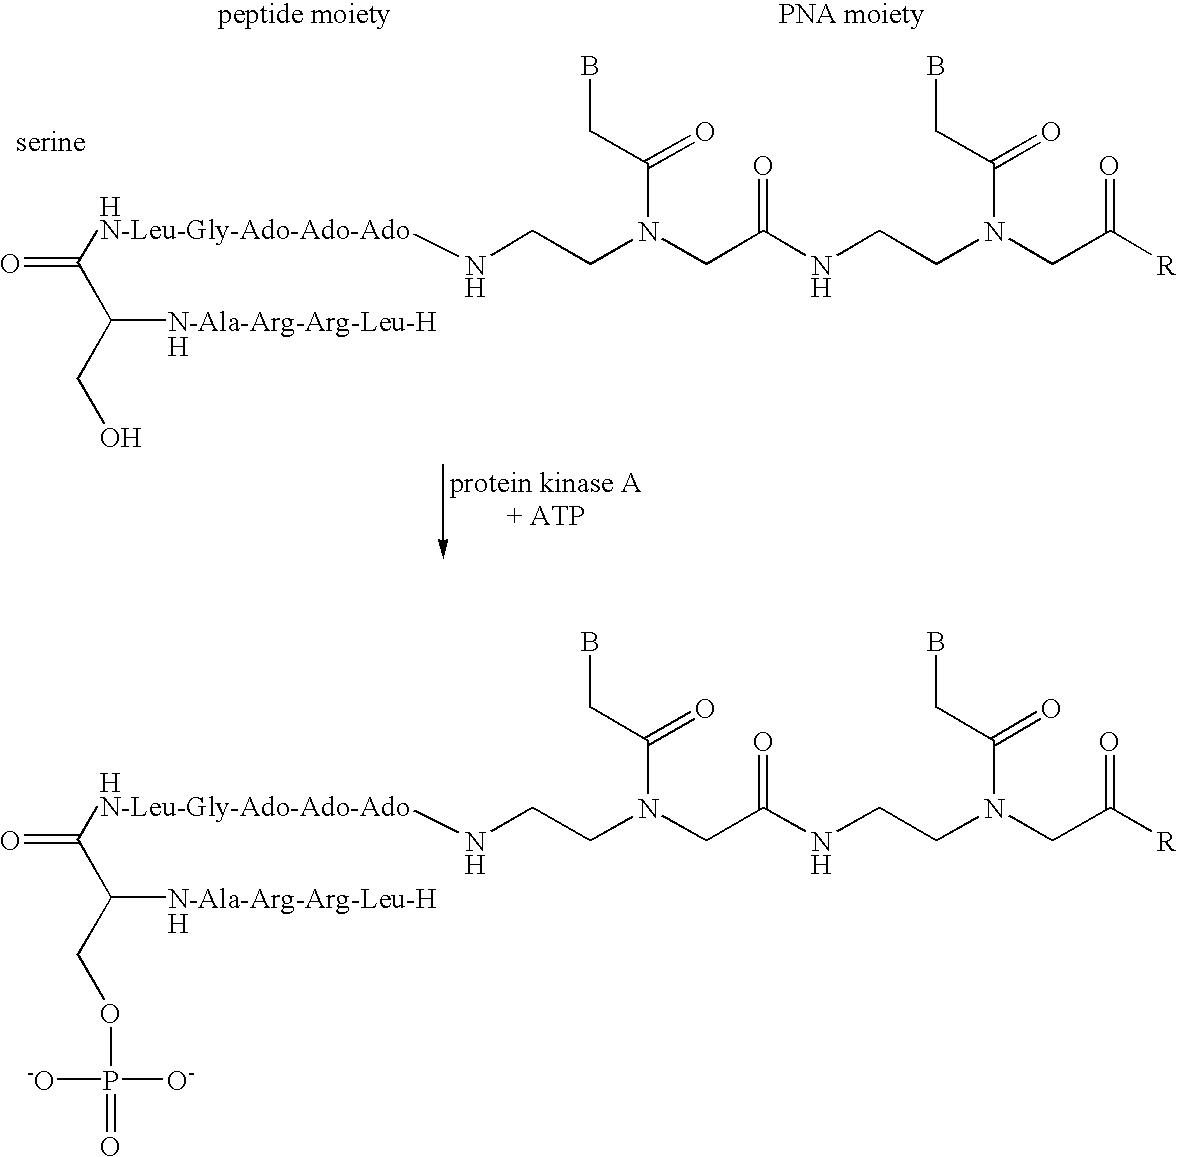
N(CCN(CC(NCCN(CC([R])=O)C(CB)=O)=O)C(CB)=O)[HN-Leu-Gly-Ado-Ado-Ado]C(C(COP([O-])([-O])=O)[N-Ala-Arg-Arg-Leu-H])=O.[H].N(CCN(CC(NCCN(CC([R])=O)C(CB)=O)=O)C(CB)=O)[HN-Leu-Gly-Ado-Ado-Ado]C(C(CO)[N-Ala-Arg-Arg-Leu-H])=O.[H]
